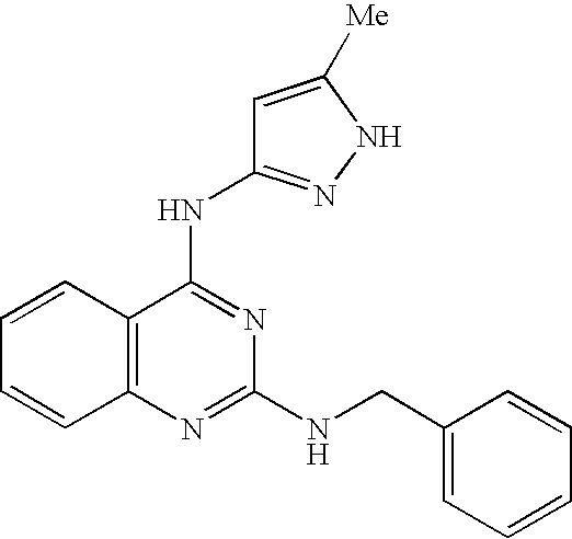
C1=CC2=C(C=C1)N=C(NCC1=CC=CC=C1)N=C2NC1=NNC([Me])=C1
